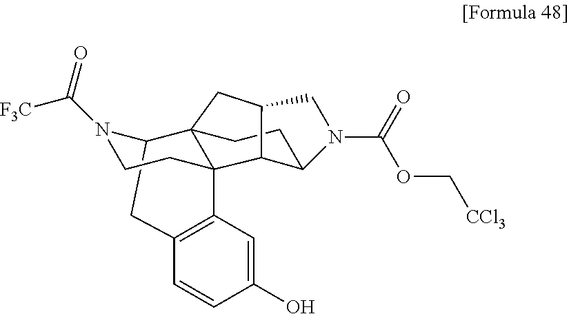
C1C2N(C(=O)[F3C])CCC3(C4=C1C=CC(O)=C4)C21CC2C3C(CC1)N(C(=O)OC[CCl3])C2
